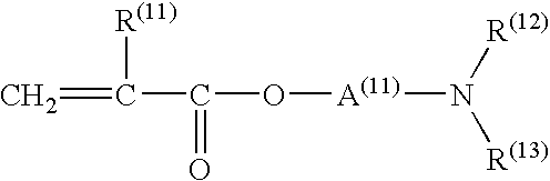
C(=C)([R(11)])C(=O)O[A(11)]N([R(13)])[R(12)]
